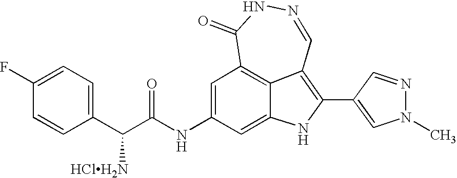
C1(=O)C2=C3C(=C(C4=CN(C)N=C4)NC3=CC(NC(=O)C([HClH2N])C3=CC=C(F)C=C3)=C2)C=NN1
